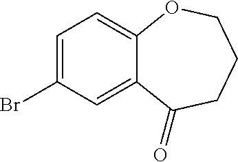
C1(=O)CCCOC2=CC=C(Br)C=C12
